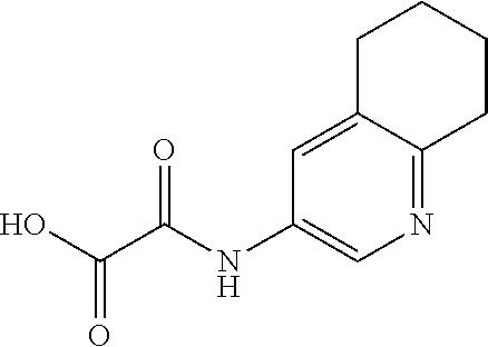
C12=NC=C(NC(C(O)=O)=O)C=C1CCCC2
